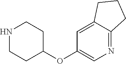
N1CCC(OC2=CN=C3C(=C2)CCC3)CC1
